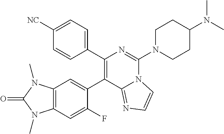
C1(C2=CC3=C(C=C2F)N(C)C(=O)N3C)=C(C2=CC=C([NC])C=C2)N=C(N2CCC(N(C)C)CC2)N2C1=NC=C2
